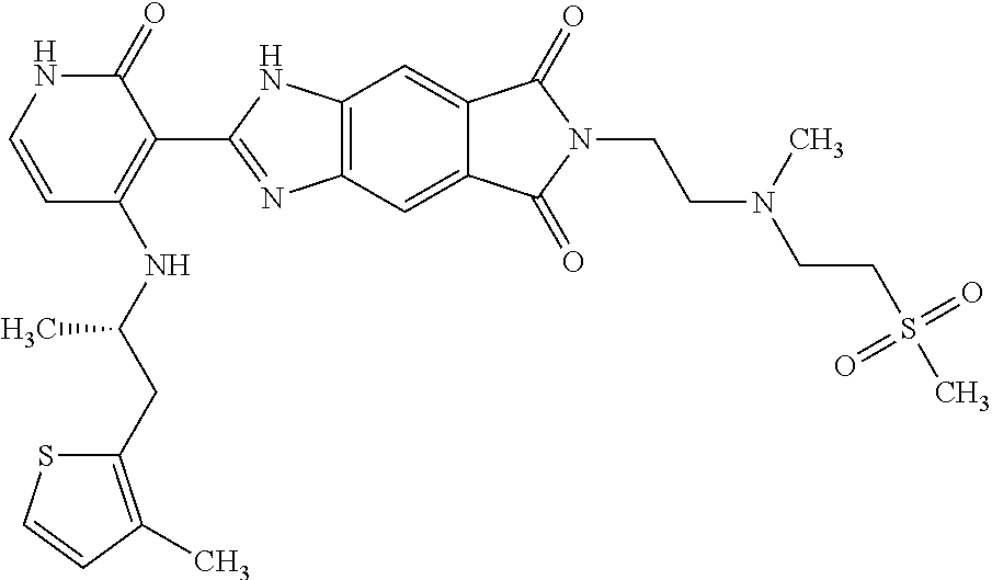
C12=C(C=C3C(=C1)C(=O)N(CCN(CCS(C)(=O)=O)C)C3=O)N=C(C1=C(NC(CC3=C(C)C=CS3)C)C=CNC1=O)N2
